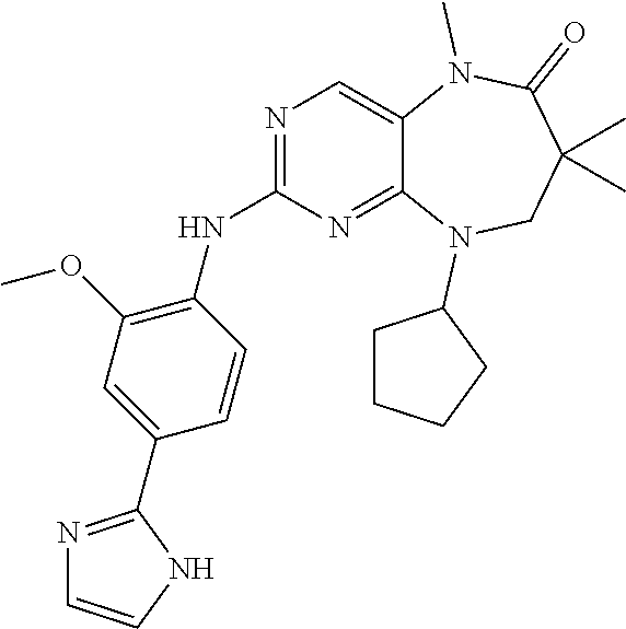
C1=CC(C2=NC=CN2)=CC(OC)=C1NC1=NC=C2C(=N1)N(C1CCCC1)CC(C)(C)C(=O)N2C
